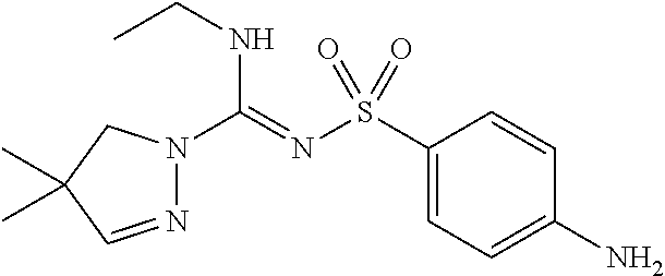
N1=CC(C)(C)CN1C(=NS(C1=CC=C(N)C=C1)(=O)=O)NCC
